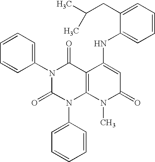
N1(C2=CC=CC=C2)C(=O)N(C2=CC=CC=C2)C2=C(C1=O)C(NC1=CC=CC=C1CC(C)C)=CC(=O)N2C
